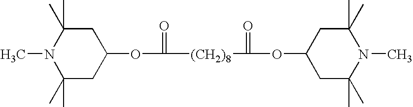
C1(C)(C)N(C)C(C)(C)CC(OC(=O)[(CH2)8]C(OC2CC(C)(C)N(C)C(C)(C)C2)=O)C1
